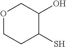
O1CCC(S)C(O)C1
